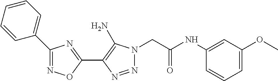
N1=C(C2=CC=CC=C2)N=C(C2=C(N)N(CC(NC3=CC(OC)=CC=C3)=O)N=N2)O1
